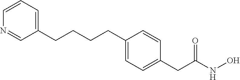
C1(CCCCC2=CC=C(CC(NO)=O)C=C2)=CC=CN=C1
